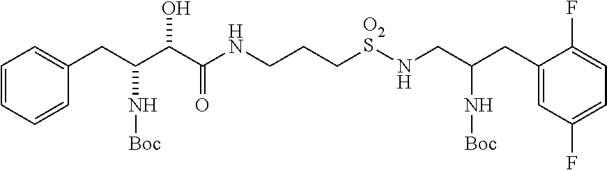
C1=CC=CC(CC(C(C(NCCC[O2S]NCC(CC2=CC(F)=CC=C2F)N[Boc])=O)O)N[Boc])=C1
